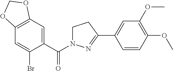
C12=C(C=C(C(=O)N3CCC(C4=CC(OC)=C(OC)C=C4)=N3)C(Br)=C1)OCO2
